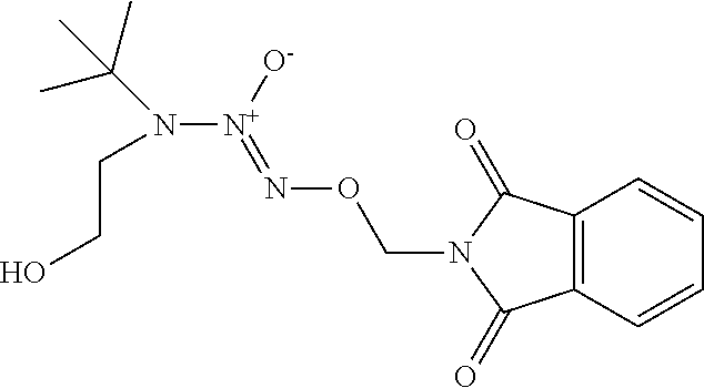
C12=C(C=CC=C1)C(=O)N(CON=[N+](N(CCO)C(C)(C)C)[O-])C2=O
